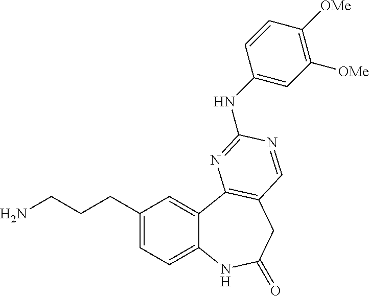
C1=C(CCCN)C=C2C(=C1)NC(=O)CC1=C2N=C(NC2=CC([OMe])=C([OMe])C=C2)N=C1
